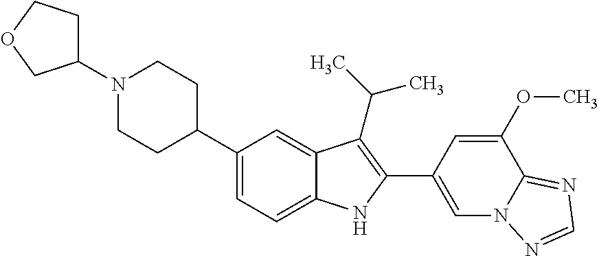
C1(N2CCC(C3=CC=C4C(=C3)C(C(C)C)=C(C3=CN5C(=NC=N5)C(OC)=C3)N4)CC2)CCOC1
